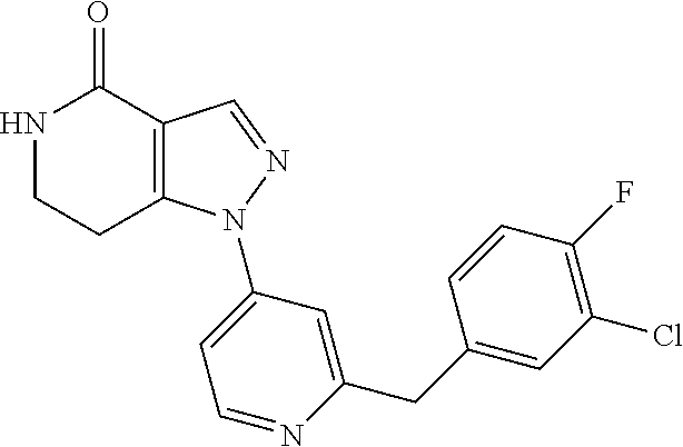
C12=C(C=NN1C1=CC=NC(CC3=CC(Cl)=C(F)C=C3)=C1)C(=O)NCC2
